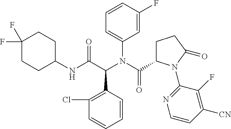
C1(NC(C(N(C(C2CCC(=O)N2C2=NC=CC([CN])=C2F)=O)C2=CC=CC(F)=C2)C2=C(Cl)C=CC=C2)=O)CCC(F)(F)CC1
